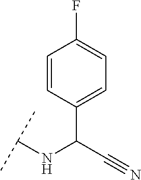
C1(C(C#N)NC(C)C)=CC=C(F)C=C1
